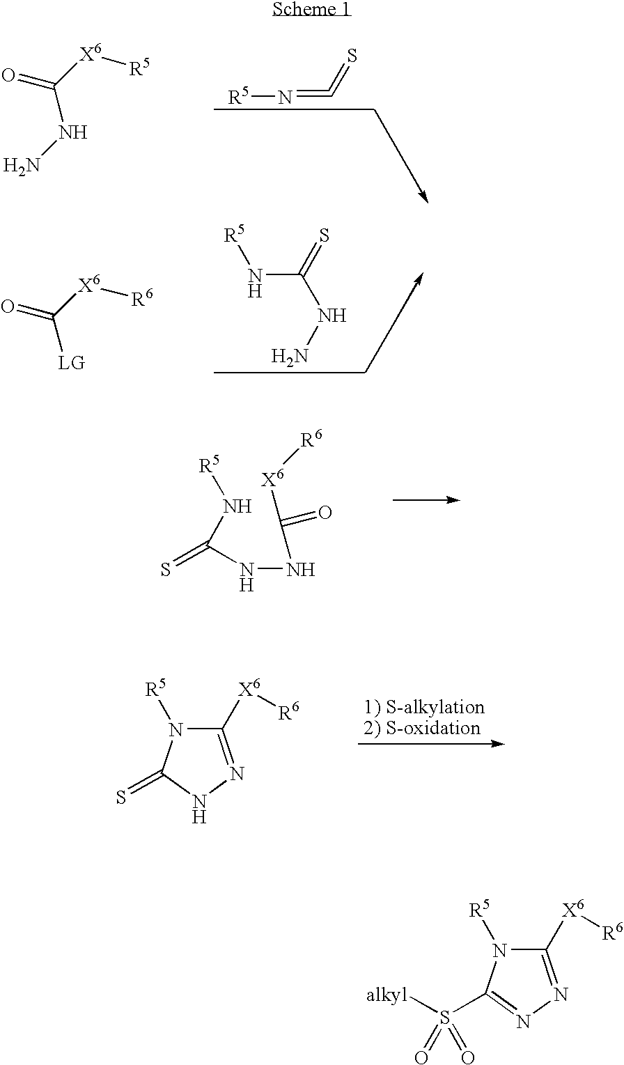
NNC(=O)[X6][R5].[R5]N=C=S.[LG]C(=O)[X6][R6].NNC(=S)N[R5].[R5]NC(=S)NNC([X6][R6])=O.C1([X6][R6])=NNC(=S)N1[R5].C1([X6][R6])=NN=C(S([alkyl])(=O)=O)N1[R5]
